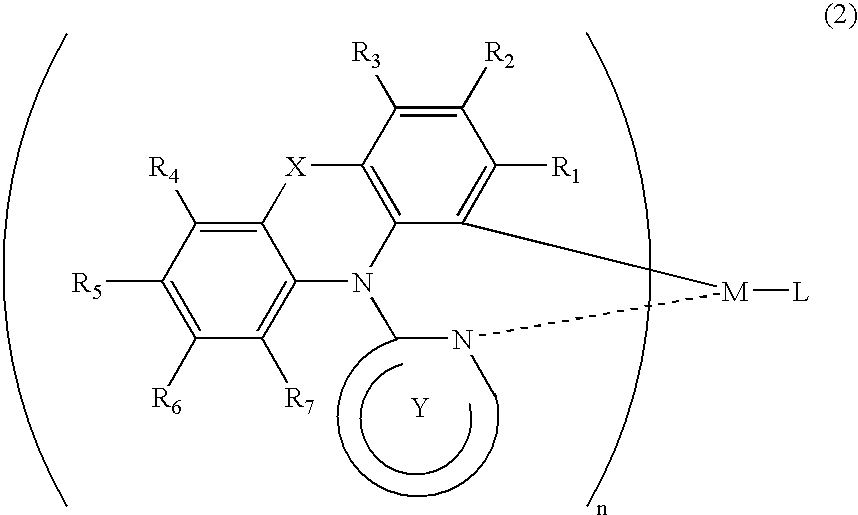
C12=C([R4])C([R5])=C([R6])C([R7])=C1N1C3=C([X]2)C([R3])=C([R2])C([R1])=C3[M]([L])N(C)C1.[Y]
